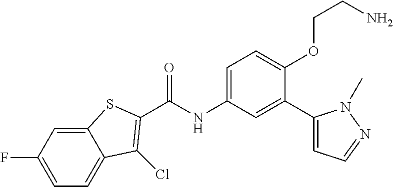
C(=O)(NC1=CC=C(OCCN)C(C2=CC=NN2C)=C1)C1=C(Cl)C2=CC=C(F)C=C2S1
